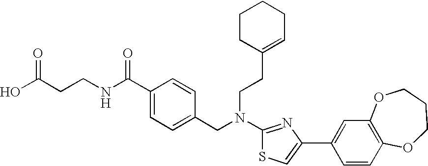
N(C1=NC(C2=CC3=C(C=C2)OCCCO3)=CS1)(CC1=CC=C(C(NCCC(O)=O)=O)C=C1)CCC1=CCCCC1
